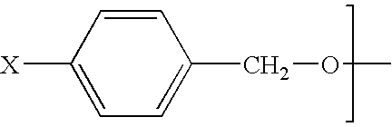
[X]C1=CC=C(COC)C=C1
